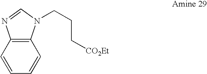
C12=C(C=CC=C1)N=CN2CCC[CO2Et]
